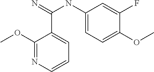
C1(OC)=NC=CC=C1C(=N)NC1=CC=C(OC)C(F)=C1
